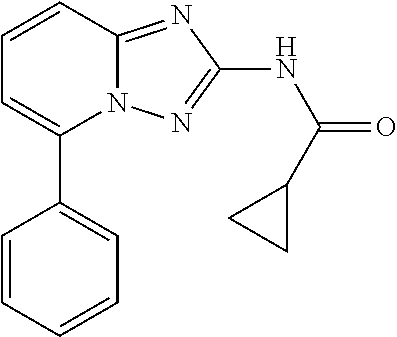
C1=CC=CC=C1C1=CC=CC2=NC(NC(=O)C3CC3)=NN12
